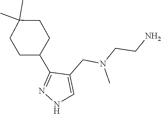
C(CN(CC1=CNN=C1C1CCC(C)(C)CC1)C)N
